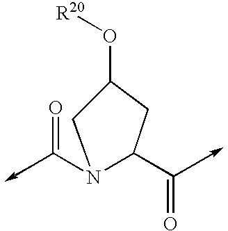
C(=O)N1CC(O[R20])CC1C=O
